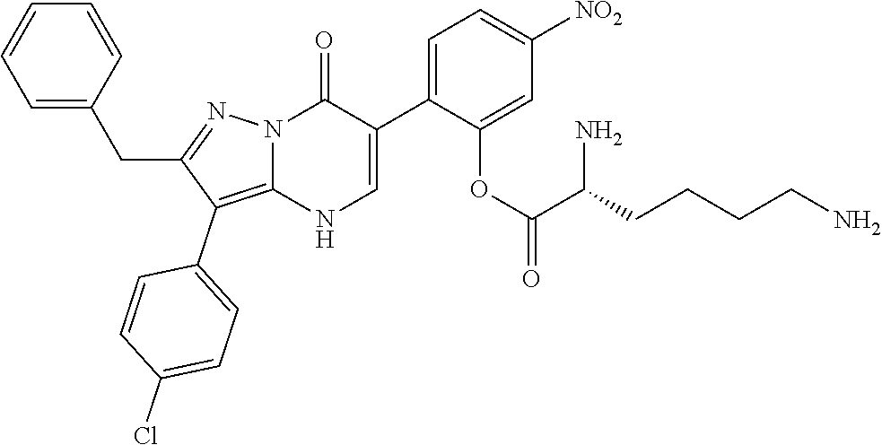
O=C1N2C(=C(C3=CC=C(Cl)C=C3)C(CC3=CC=CC=C3)=N2)NC=C1C1=CC=C([NO2])C=C1OC(=O)C(CCCCN)N
